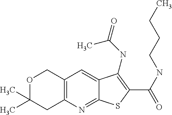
O1C(C)(C)CC2=C(C1)C=C1C(=N2)SC(C(NCCCC)=O)=C1NC(=O)C
